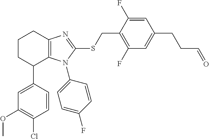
C1(OC)=C(Cl)C=CC(C2C3=C(CCC2)N=C(SCC2=C(F)C=C(CCC=O)C=C2F)N3C2=CC=C(F)C=C2)=C1
